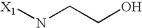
[X1]NCCO
